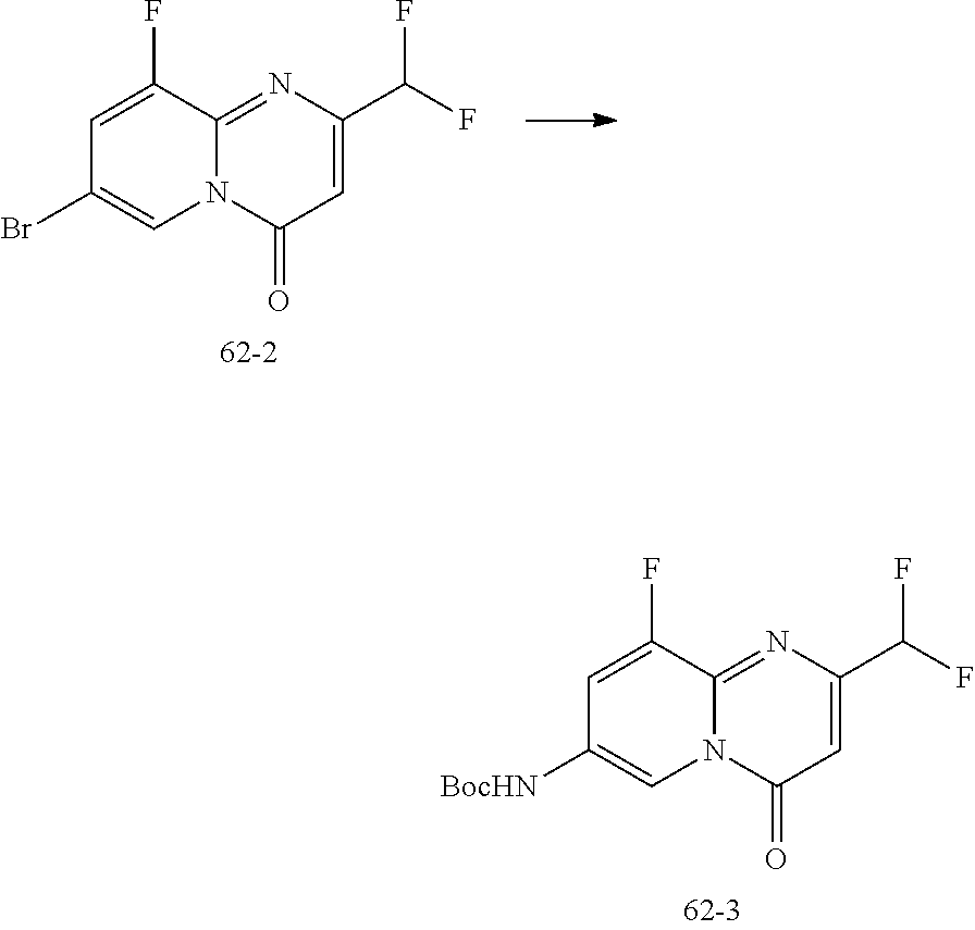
C1=C(F)C2=NC(C(F)F)=CC(=O)N2C=C1Br.C1=C(F)C2=NC(C(F)F)=CC(=O)N2C=C1[BocHN]
